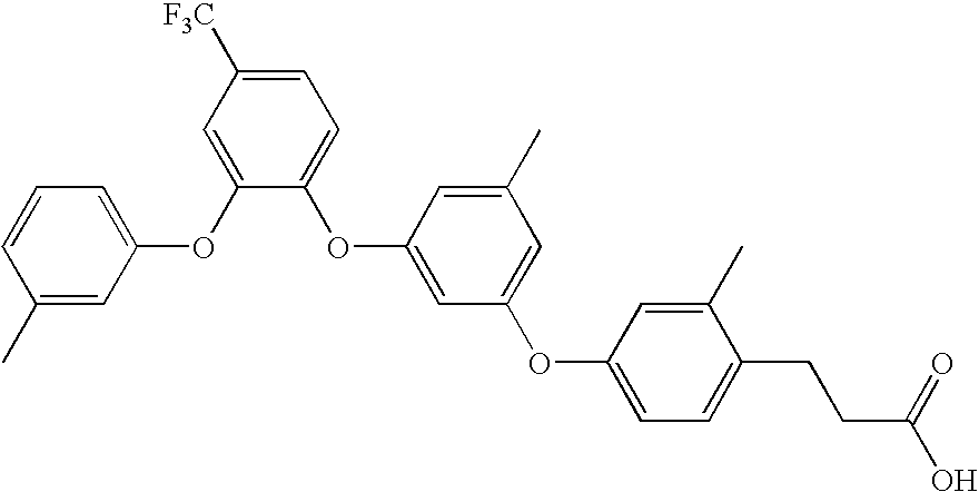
C1(C)=CC(OC2=CC([F3C])=CC=C2OC2=CC(OC3=CC=C(CCC(O)=O)C(C)=C3)=CC(C)=C2)=CC=C1
